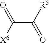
C(C([R5])=O)([X6])=O
